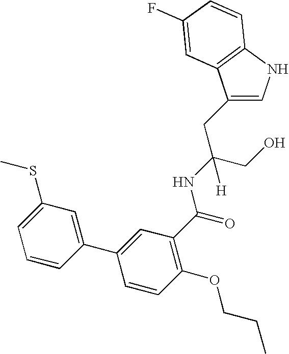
C1(CC(CO)(NC(=O)C2=C(OCCC)C=CC(C3=CC(SC)=CC=C3)=C2)[H])=CNC2=C1C=C(F)C=C2
